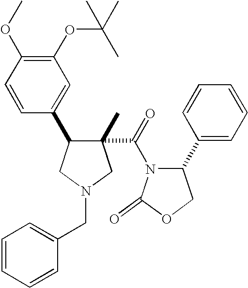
C1(C)(C(N2C(=O)OCC2C2=CC=CC=C2)=O)C(C2=CC(OC(C)(C)C)=C(OC)C=C2)CN(CC2=CC=CC=C2)C1
